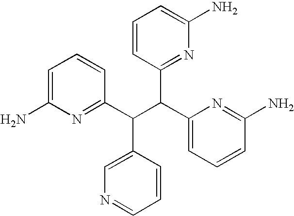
C1=C(N)N=C(C(C(C2=CC=CC(N)=N2)C2=NC(N)=CC=C2)C2=CN=CC=C2)C=C1
